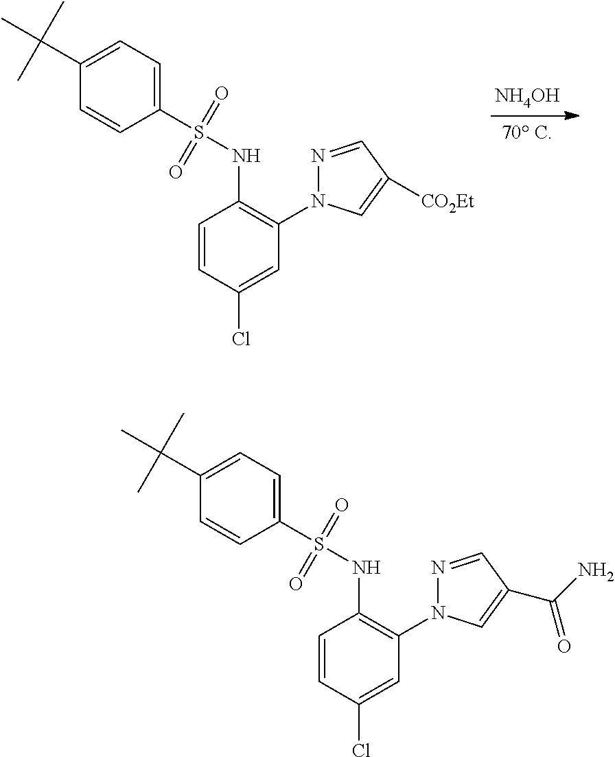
C1=CC(Cl)=CC(N2N=CC([CO2Et])=C2)=C1NS(C1=CC=C(C(C)(C)C)C=C1)(=O)=O.[NH4OH].C1=CC(Cl)=CC(N2N=CC(C(N)=O)=C2)=C1NS(C1=CC=C(C(C)(C)C)C=C1)(=O)=O
